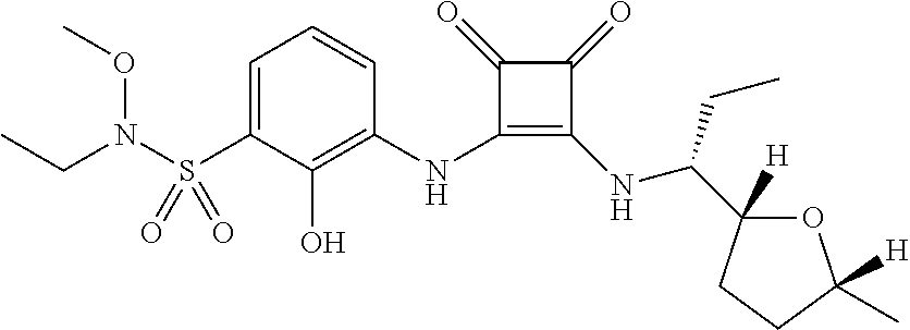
C1=C(S(N(OC)CC)(=O)=O)C(O)=C(NC2=C(NC(C3([H])OC([H])(C)CC3)CC)C(=O)C2=O)C=C1
